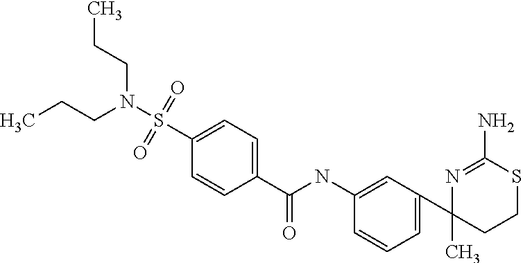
C1=C(C2(C)CCSC(N)=N2)C=C(NC(C2=CC=C(S(N(CCC)CCC)(=O)=O)C=C2)=O)C=C1
